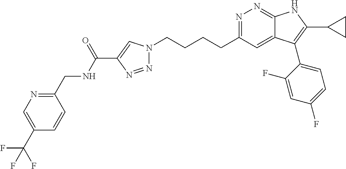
N1=C(CCCCN2N=NC(C(NCC3=NC=C(C(F)(F)F)C=C3)=O)=C2)C=C2C(=N1)NC(C1CC1)=C2C1=CC=C(F)C=C1F
